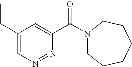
C1(CC)=CN=NC(C(N2CCCCCC2)=O)=C1
